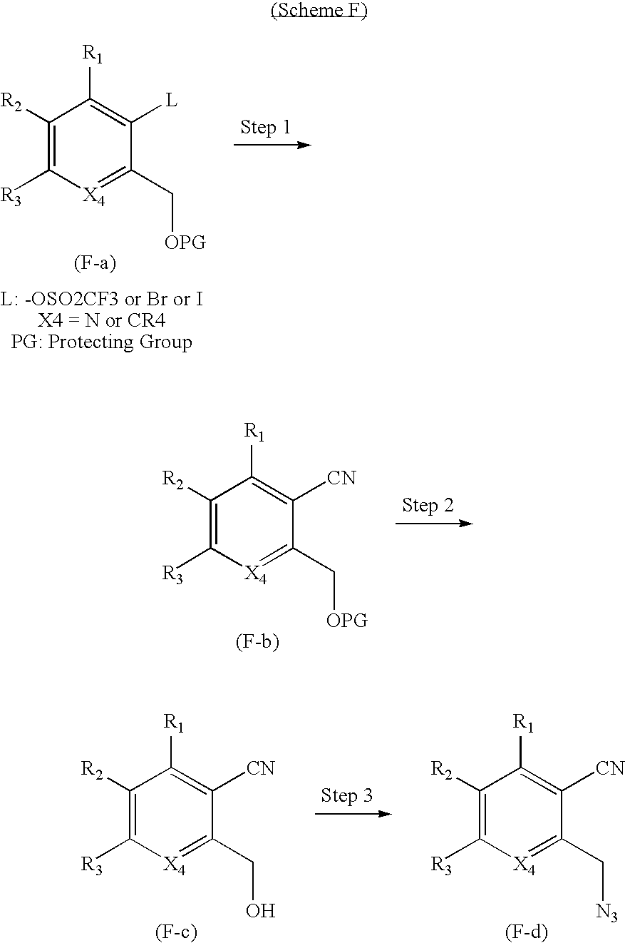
C1([R2])=C([R3])[X4]=C(C[OPG])C([L])=C1[R1].C1([R2])=C([R3])[X4]=C(C[OPG])C([CN])=C1[R1].C1([R2])=C([R3])[X4]=C(CO)C([CN])=C1[R1].C1([R2])=C([R3])[X4]=C(C[N3])C([CN])=C1[R1]
